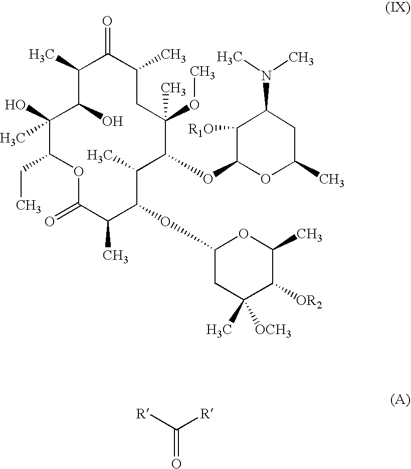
C1(O)(C)C(O)C(C)C(=O)C(C)CC(C)(OC)C(OC2OC(C)CC(N(C)C)C2[R1O])C(C)C(OC2CC([OCH3])(C)C([OR2])C(C)O2)C(C)C(=O)OC1CC.C([R])([R])=O
